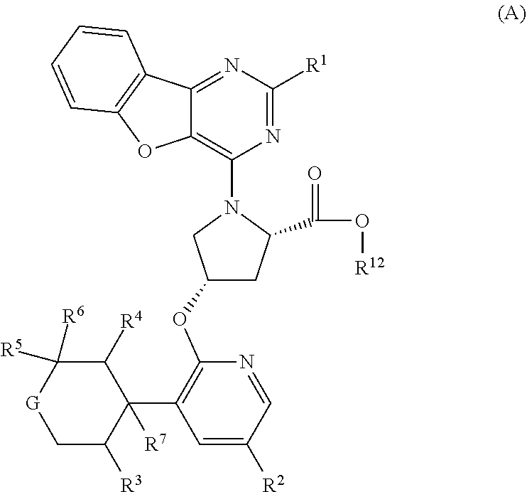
C12=NC([R1])=NC(N3CC(OC4=C(C5([R7])C([R4])C([R6])([R5])[G]CC5[R3])C=C([R2])C=N4)CC3C(=O)O[R12])=C1OC1=C2C=CC=C1
